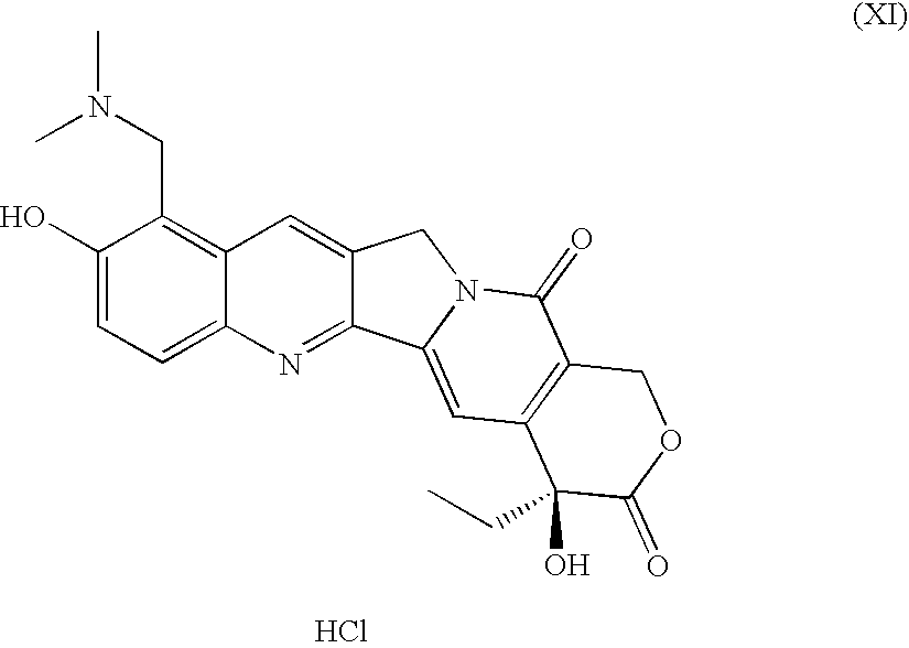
Cl.OC1=CC=C2C(=C1CN(C)C)C=C1C(=N2)C2=CC3=C(C(=O)N2C1)COC(=O)C3(O)CC
